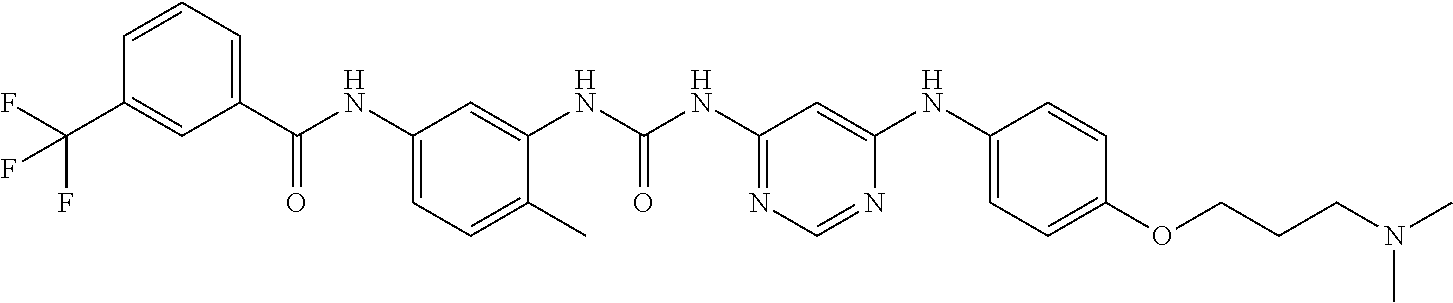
C1(C(=O)NC2=CC=C(C)C(NC(=O)NC3=NC=NC(NC4=CC=C(OCCCN(C)C)C=C4)=C3)=C2)=CC=CC(C(F)(F)F)=C1
